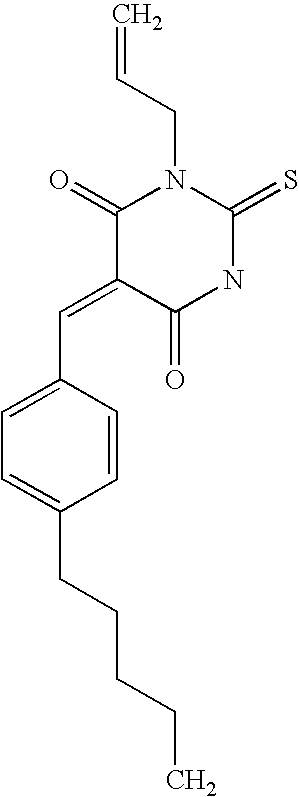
C1(=O)C(=CC2=CC=C(CCCCC)C=C2)C(=O)NC(=S)N1CC=C
